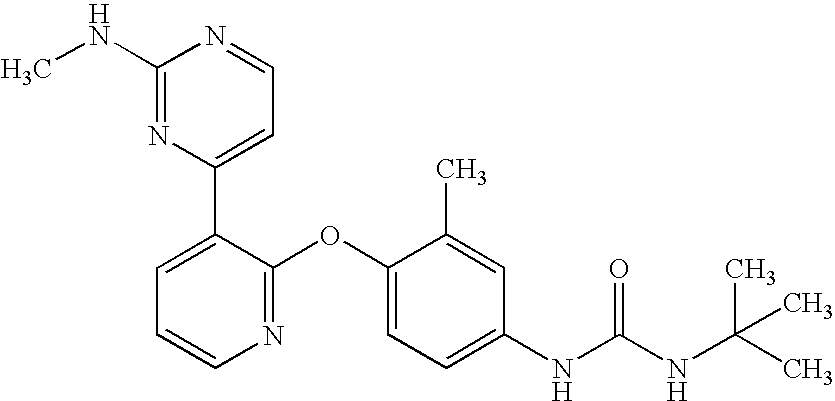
C1(NC)=NC(C2=CC=CN=C2OC2=CC=C(NC(NC(C)(C)C)=O)C=C2C)=CC=N1
